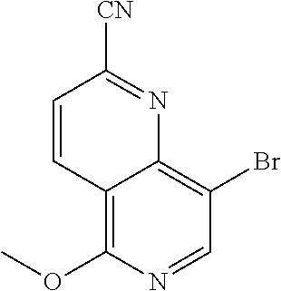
C12=C(OC)N=CC(Br)=C1N=C([CN])C=C2
